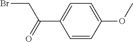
C1=CC(OC)=CC=C1C(=O)CBr
